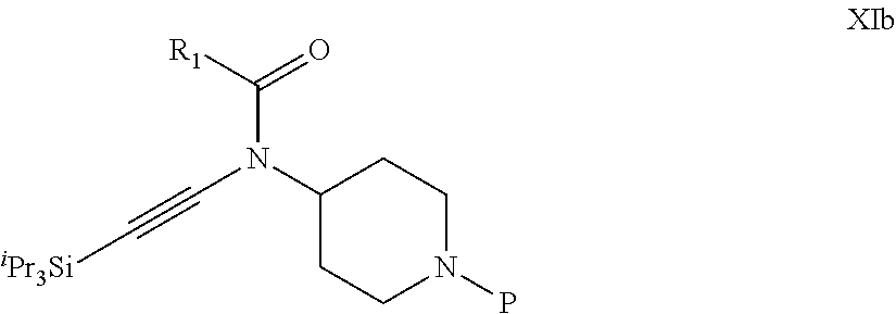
N(C1CCN(P)CC1)(C(=O)[R1])C#C[iPr3Si]
